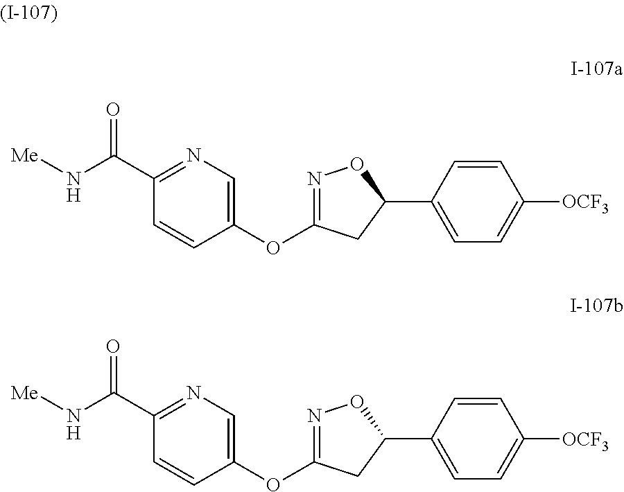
N1=C(OC2=CN=C(C(N[Me])=O)C=C2)CC(C2=CC=C([OCF3])C=C2)O1.N1=C(OC2=CN=C(C(N[Me])=O)C=C2)CC(C2=CC=C([OCF3])C=C2)O1
